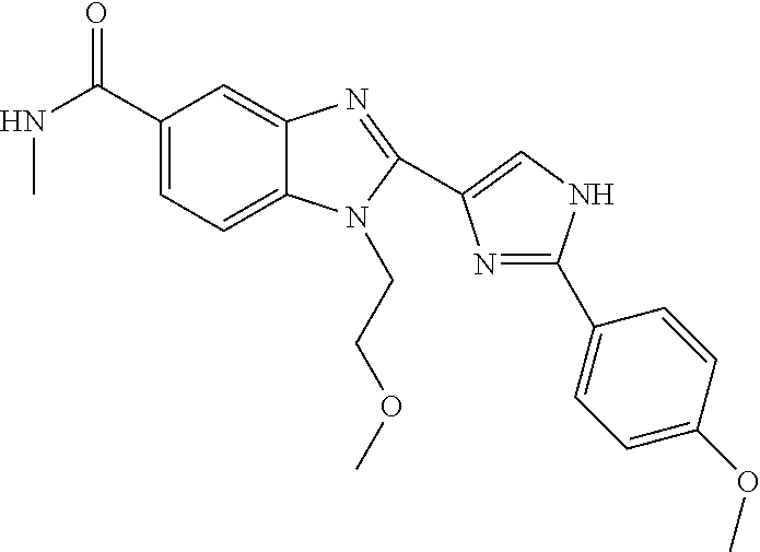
C1(C(NC)=O)=CC=C2C(=C1)N=C(C1=CNC(C3=CC=C(OC)C=C3)=N1)N2CCOC
